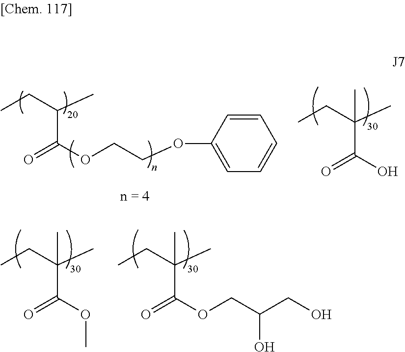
O(C(=O)C(CC)(C)C)C.O(C(=O)C(CC)(C)C)CC(CO)O.C1=CC(OCCOC(=O)C(CC)C)=CC=C1.OC(=O)C(CC)(C)C
